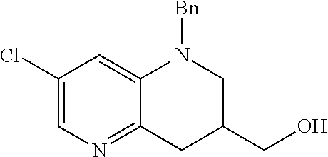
C1(Cl)=CN=C2C(=C1)N([Bn])CC(CO)C2
